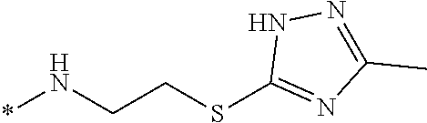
C(SC1=NC(C)=NN1)CN*
